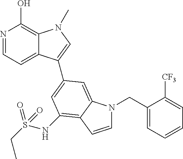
N1=CC=C2C(=C1O)N(C)C=C2C1=CC(NS(CC)(=O)=O)=C2C(=C1)N(CC1=CC=CC=C1[CF3])C=C2
